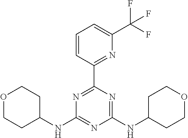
N(C1=NC(NC2CCOCC2)=NC(C2=NC(C(F)(F)F)=CC=C2)=N1)C1CCOCC1
